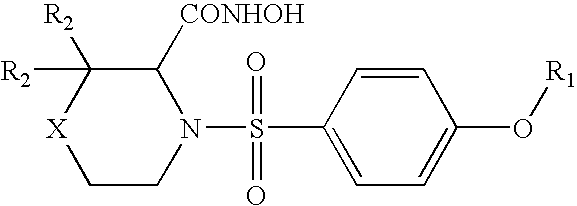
N1(S(=O)(=O)C2=CC=C(O[R1])C=C2)C([CONHOH])C([R2])([R2])[X]CC1
